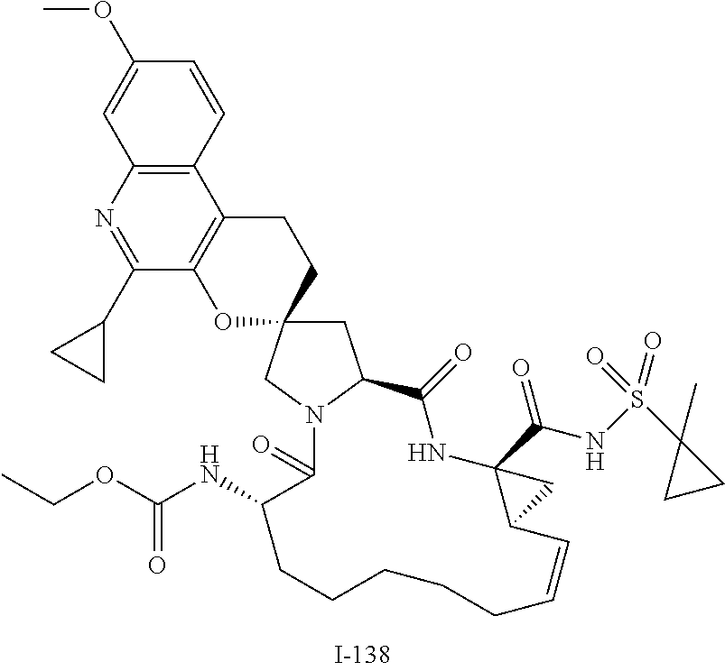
C1(OC)=CC2=C(C=C1)C1=C(C(C3CC3)=N2)OC2(CC1)CC1N(C2)C(=O)C(NC(OCC)=O)CCCCCC=CC2C(C(=O)NS(=O)(C3(C)CC3)=O)(NC1=O)C2
